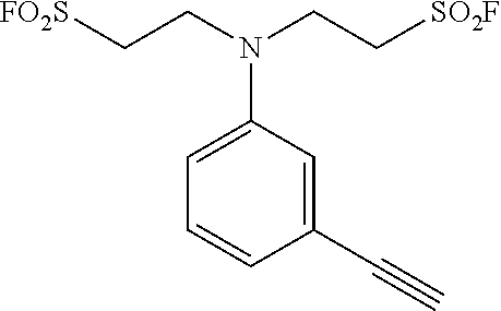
C1(N(CC[FO2S])CC[SO2F])=CC=CC(C#C)=C1
